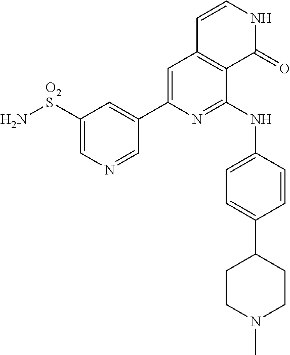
C1([O2S]N)=CN=CC(C2=CC3=C(C(NC4=CC=C(C5CCN(C)CC5)C=C4)=N2)C(=O)NC=C3)=C1
